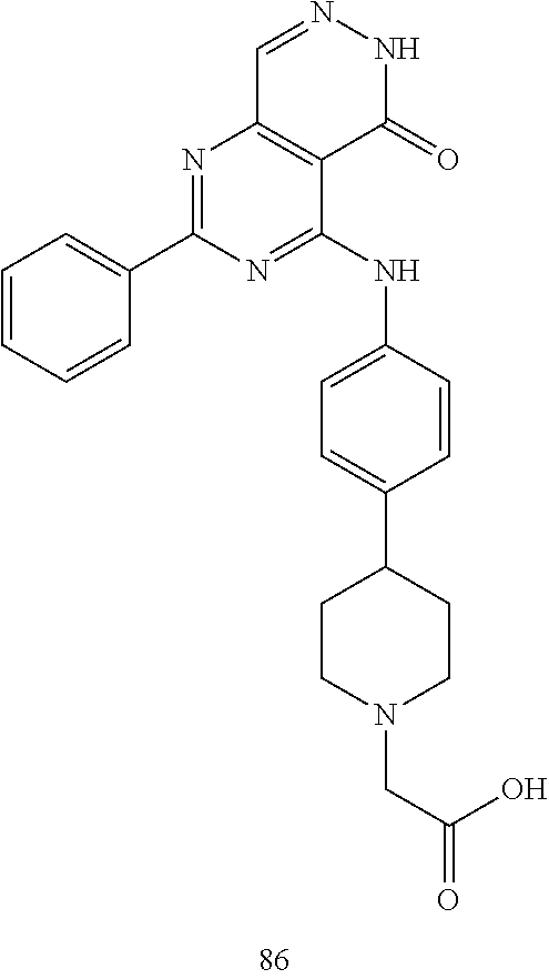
C1=NNC(=O)C2=C1N=C(C1=CC=CC=C1)N=C2NC1=CC=C(C2CCN(CC(=O)O)CC2)C=C1
